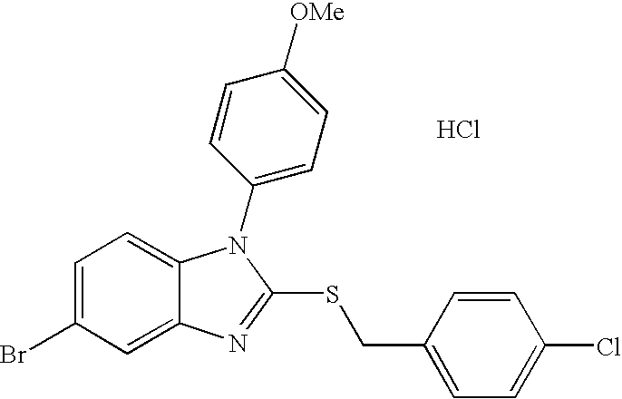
C1=C(Br)C=C2C(=C1)N(C1=CC=C([OMe])C=C1)C(SCC1=CC=C(Cl)C=C1)=N2.Cl
